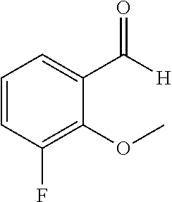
C1=CC(F)=C(OC)C(C([H])=O)=C1
